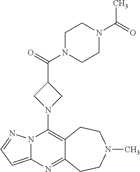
N12C(=CC=N1)N=C1C(=C2N2CC(C(=O)N3CCN(C(=O)C)CC3)C2)CCN(C)CC1
